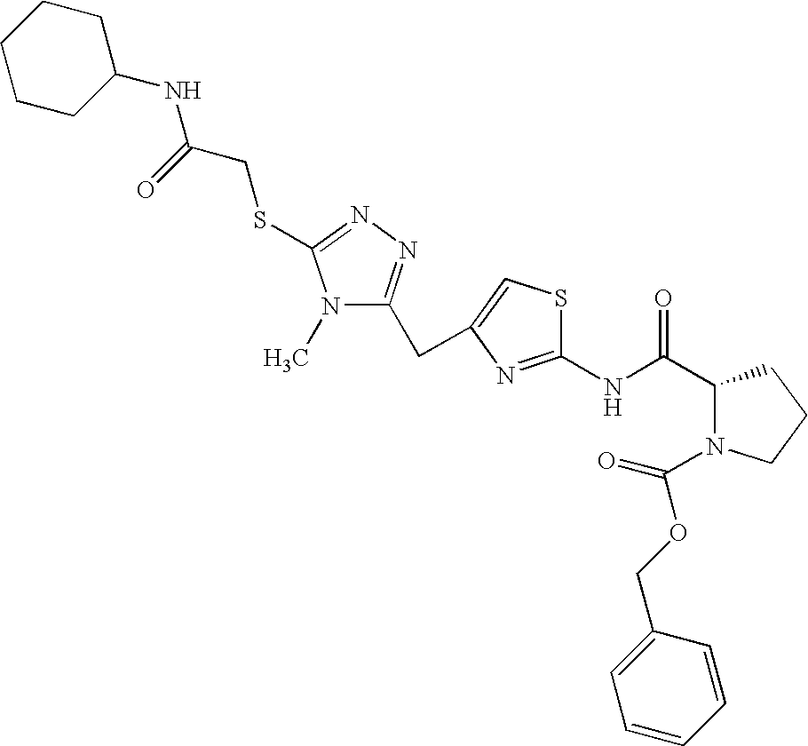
C1(C(NC2=NC(CC3=NN=C(SCC(NC4CCCCC4)=O)N3C)=CS2)=O)N(C(OCC2=CC=CC=C2)=O)CCC1
